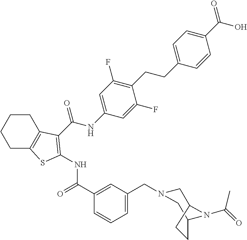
C1C2=C(CCC1)C(C(NC1=CC(F)=C(CCC3=CC=C(C(O)=O)C=C3)C(F)=C1)=O)=C(NC(C1=CC(CN3CC4N(C(C)=O)C(C3)CC4)=CC=C1)=O)S2
